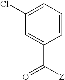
ClC1=CC=CC(C(=O)[Z])=C1
